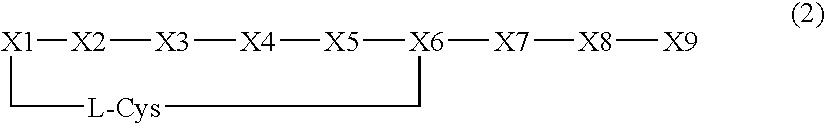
[X1]1[X2][X3][X4][X5][X6]([X7][X8][X9])C[L-Cys]C1
